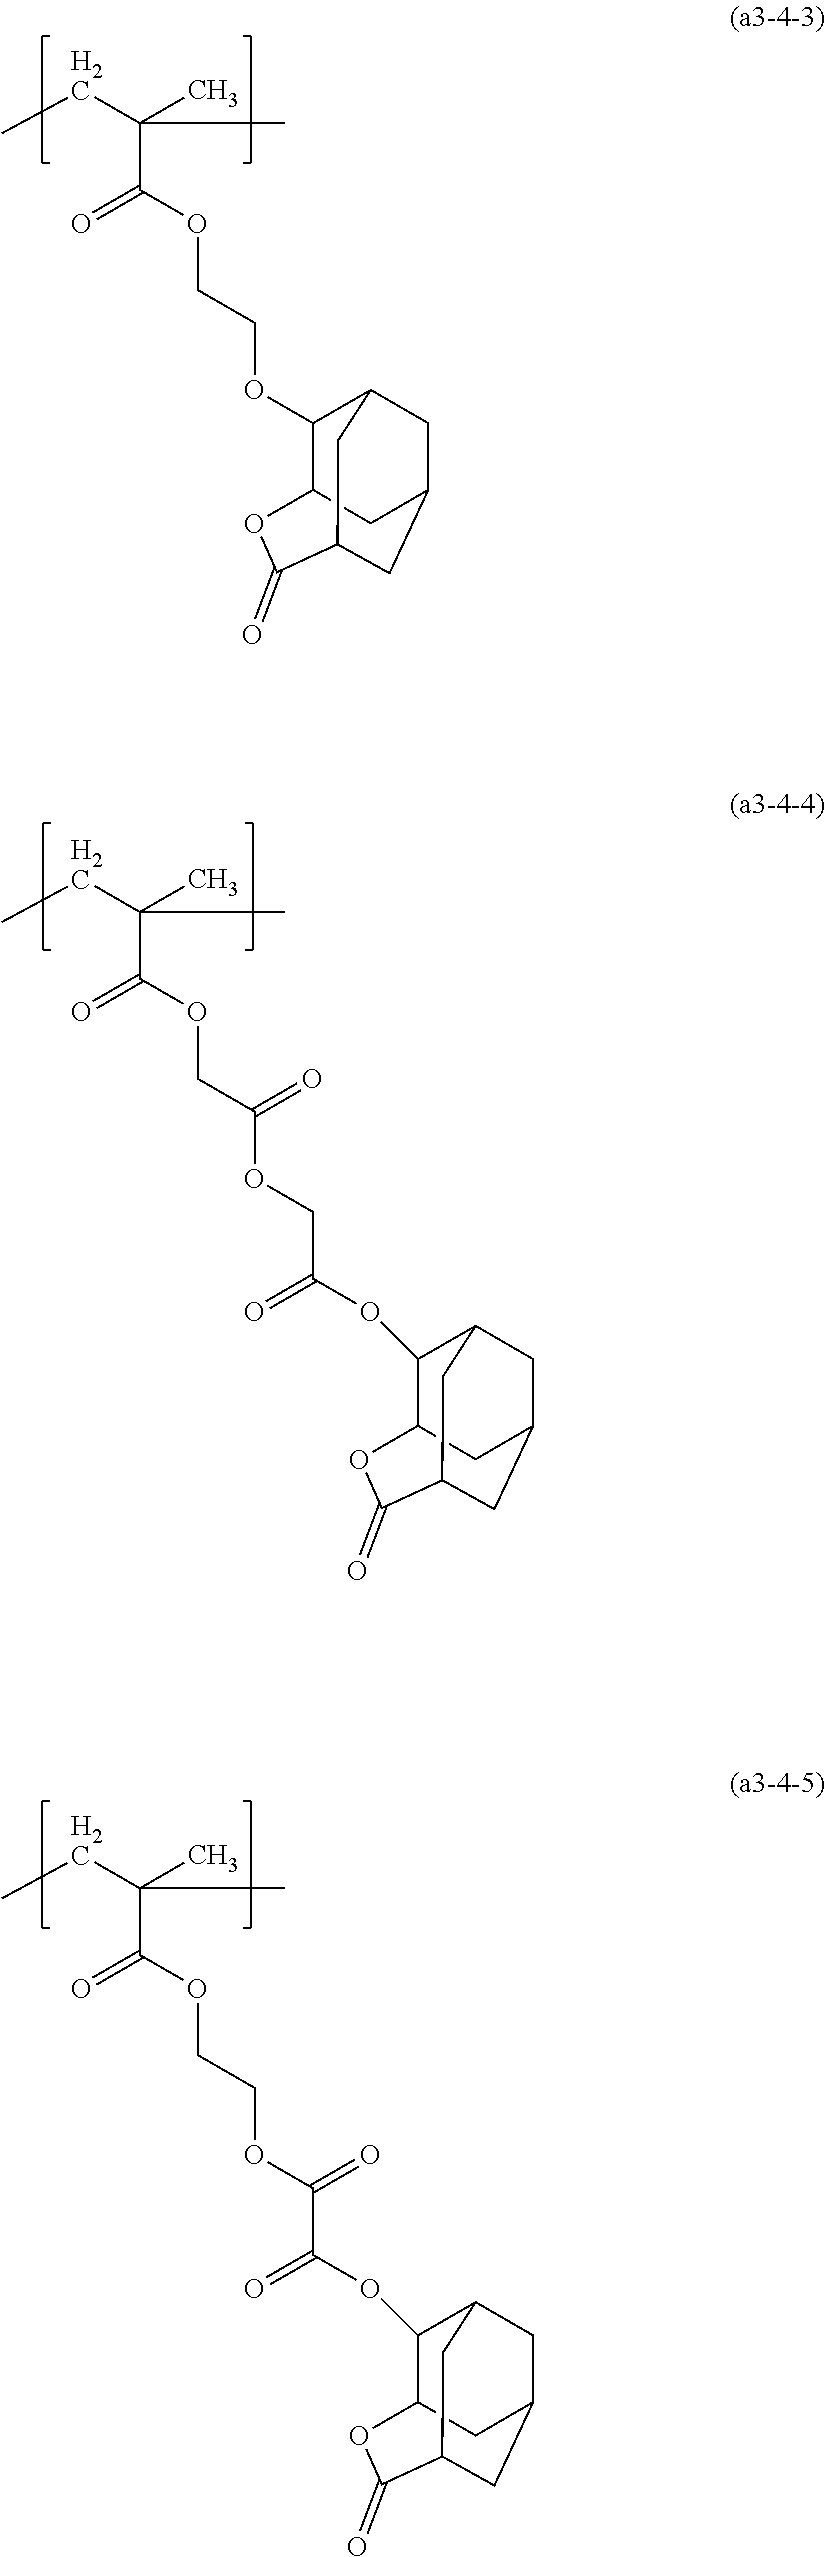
C(C(OCCOC1C2CC3CC1CC(C(=O)O2)C3)=O)(CC)(C)C.C12CC3CC(CC(C(=O)O1)C3)C2OC(C(OCCOC(C(CC)(C)C)=O)=O)=O.C(C(OCC(OCC(OC1C2CC3CC1CC(C(=O)O2)C3)=O)=O)=O)(CC)(C)C
